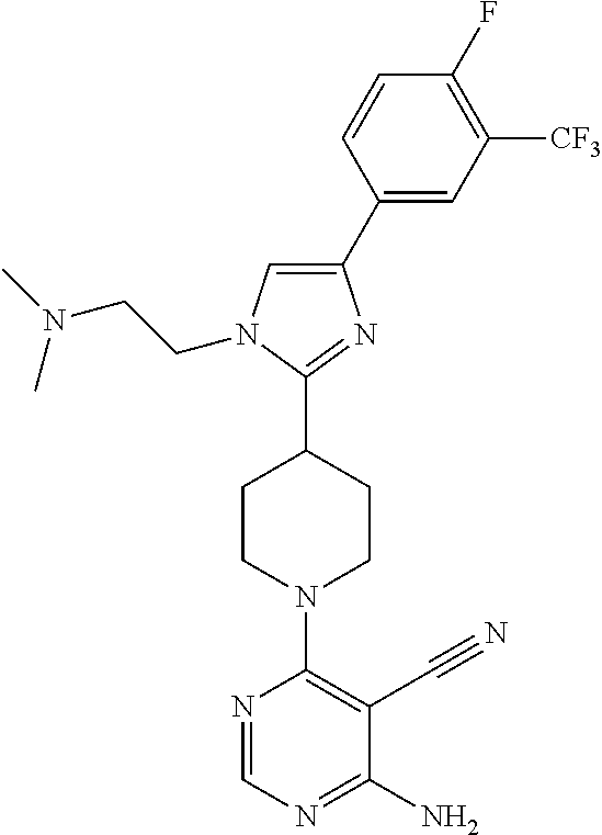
C1(C2=CC([CF3])=C(F)C=C2)=CN(CCN(C)C)C(C2CCN(C3=C(C#N)C(N)=NC=N3)CC2)=N1
